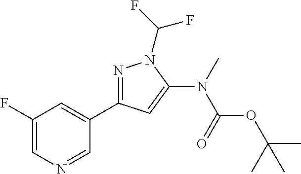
N1=C(C2=CC(F)=CN=C2)C=C(N(C(OC(C)(C)C)=O)C)N1C(F)F
